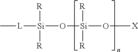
C[L][Si](O[Si](O[X])([R])[R])([R])[R]
